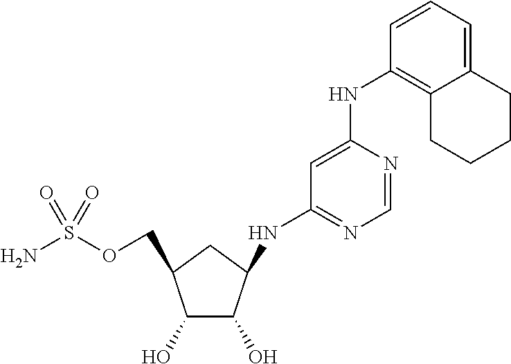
OC1C(COS(N)(=O)=O)CC(NC2=NC=NC(NC3=C4C(=CC=C3)CCCC4)=C2)C1O
